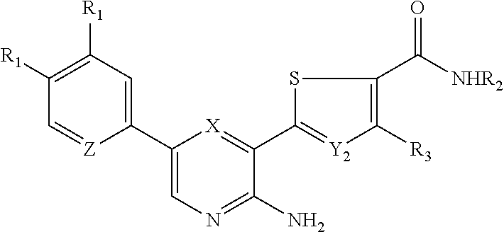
C1(C2=CC([R1])=C([R1])C=[Z]2)=CN=C(N)C(C2=[Y2]C([R3])=C(C([NHR2])=O)S2)=[X]1
